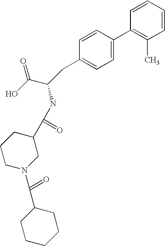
C1=CC=CC(C)=C1C1=CC=C(CC(C(O)=O)NC(C2CCCN(C(=O)C3CCCCC3)C2)=O)C=C1
